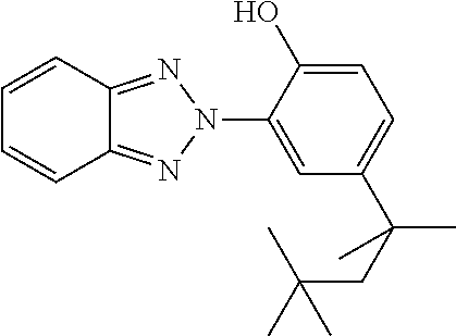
C1=CC2=NN(C3=CC(C(CC(C)(C)C)(C)C)=CC=C3O)N=C2C=C1
